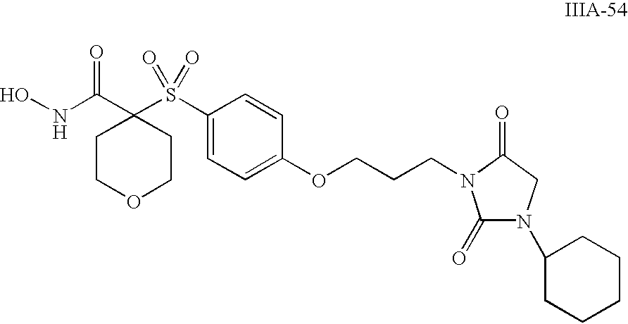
C1=C(S(C2(C(NO)=O)CCOCC2)(=O)=O)C=CC(OCCCN2C(=O)N(C3CCCCC3)CC2=O)=C1
